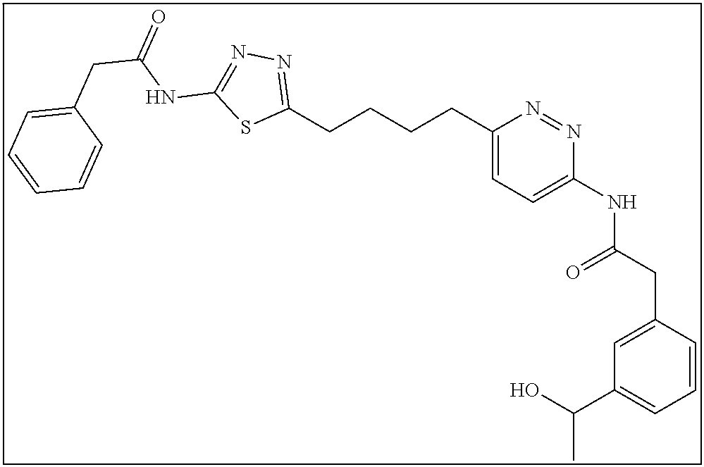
C1(CCCCC2=NN=C(NC(=O)CC3=CC=CC=C3)S2)=CC=C(NC(CC2=CC(C(O)C)=CC=C2)=O)N=N1
